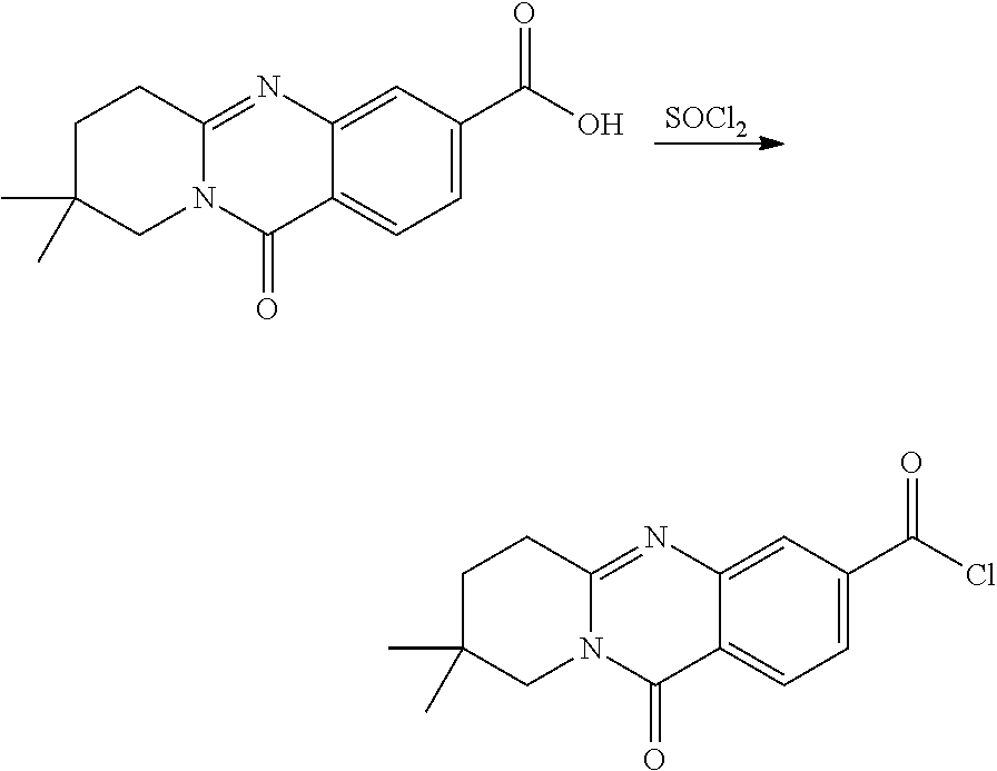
[SOCl2].C1C(C)(C)CN2C(=NC3=CC(C(O)=O)=CC=C3C2=O)C1.C1C(C)(C)CN2C(=NC3=CC(C(Cl)=O)=CC=C3C2=O)C1
